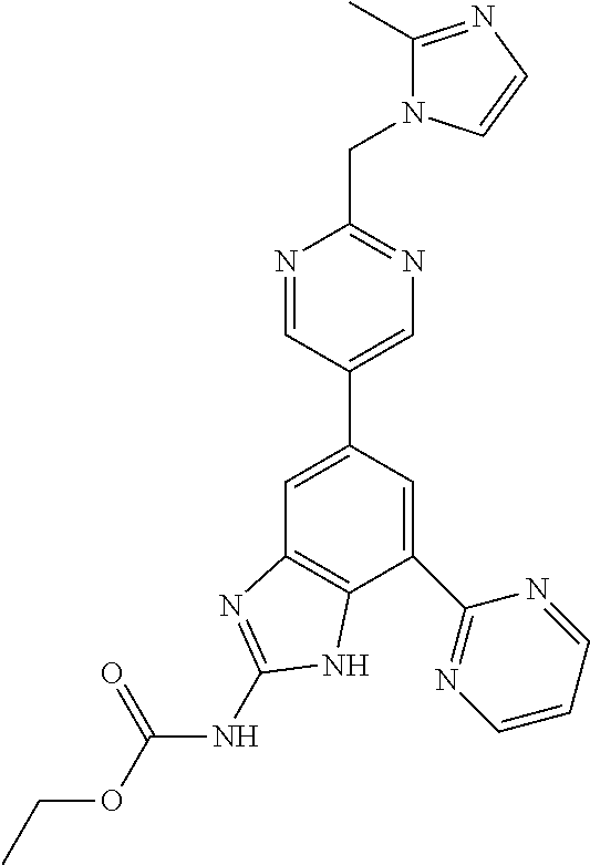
C1=C(C2=CN=C(CN3C(C)=NC=C3)N=C2)C=C(C2=NC=CC=N2)C2=C1N=C(NC(OCC)=O)N2
